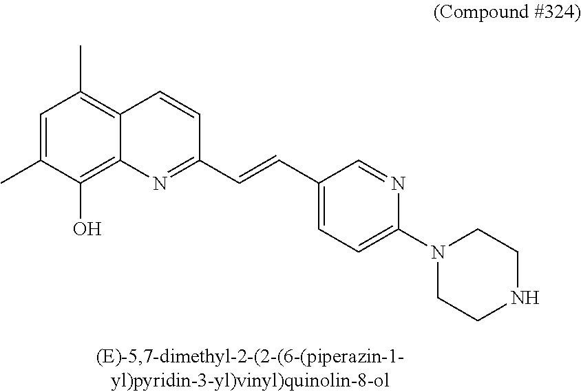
C1=C(C)C(O)=C2C(=C1C)C=CC(C=CC1=CC=C(N3CCNCC3)N=C1)=N2
